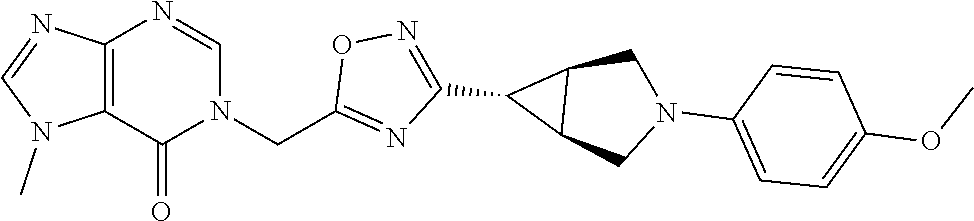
C12=C(C(=O)N(CC3=NC(C4C5C4CN(C4=CC=C(OC)C=C4)C5)=NO3)C=N1)N(C)C=N2
